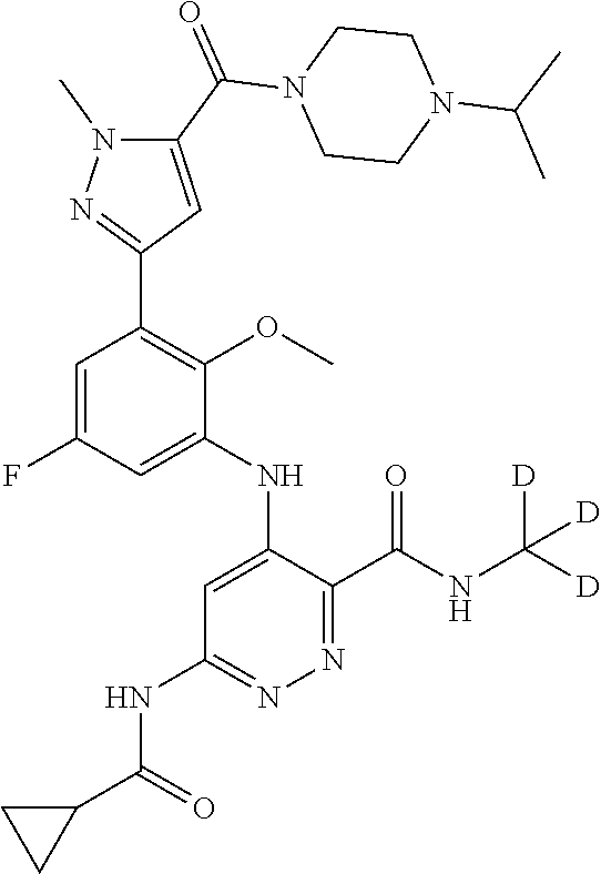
C1=C(NC2=CC(NC(C3CC3)=O)=NN=C2C(NC([D])([D])[D])=O)C(OC)=C(C2=NN(C)C(C(N3CCN(C(C)C)CC3)=O)=C2)C=C1F
